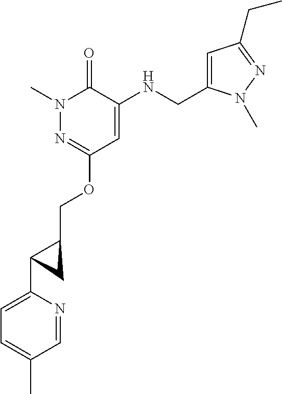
N1(C)N=C(OCC2C(C3=CC=C(C)C=N3)C2)C=C(NCC2=CC(CC)=NN2C)C1=O
